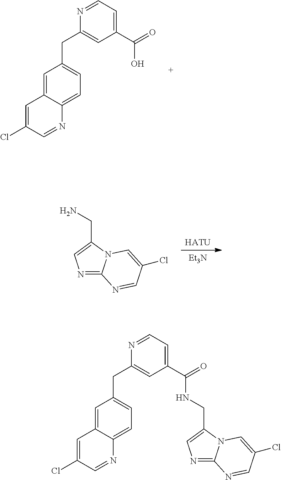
C1=C2C(=CC=C1CC1=CC(C(=O)O)=CC=N1)N=CC(Cl)=C2.[Et3N].[HATU].C1(CN)=CN=C2N1C=C(Cl)C=N2.C1(CNC(C2=CC=NC(CC3=CC=C4C(=C3)C=C(Cl)C=N4)=C2)=O)=CN=C2N1C=C(Cl)C=N2
